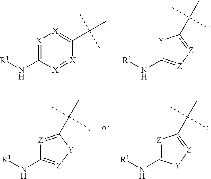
[X]1=C(N[R1])[X]=[X]C(C(C)(C)C)=[X]1.[Y]1C(N[R1])=[Z][Z]=C1C(C)(C)C.[Z]1=C(C(C)(C)C)[Y][Z]=C1N[R1].[Z]1=C(N[R1])[Y][Z]=C1C(C)(C)C
